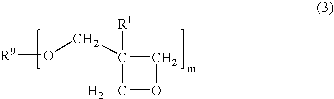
O([R9])CC1([R1])COC1.[H2]
